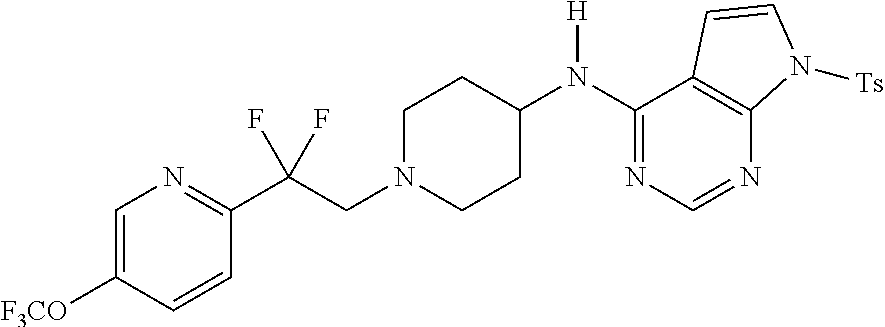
C1(N(C2CCN(CC(C3=NC=C([F3CO])C=C3)(F)F)CC2)[H])=NC=NC2=C1C=CN2[Ts]
